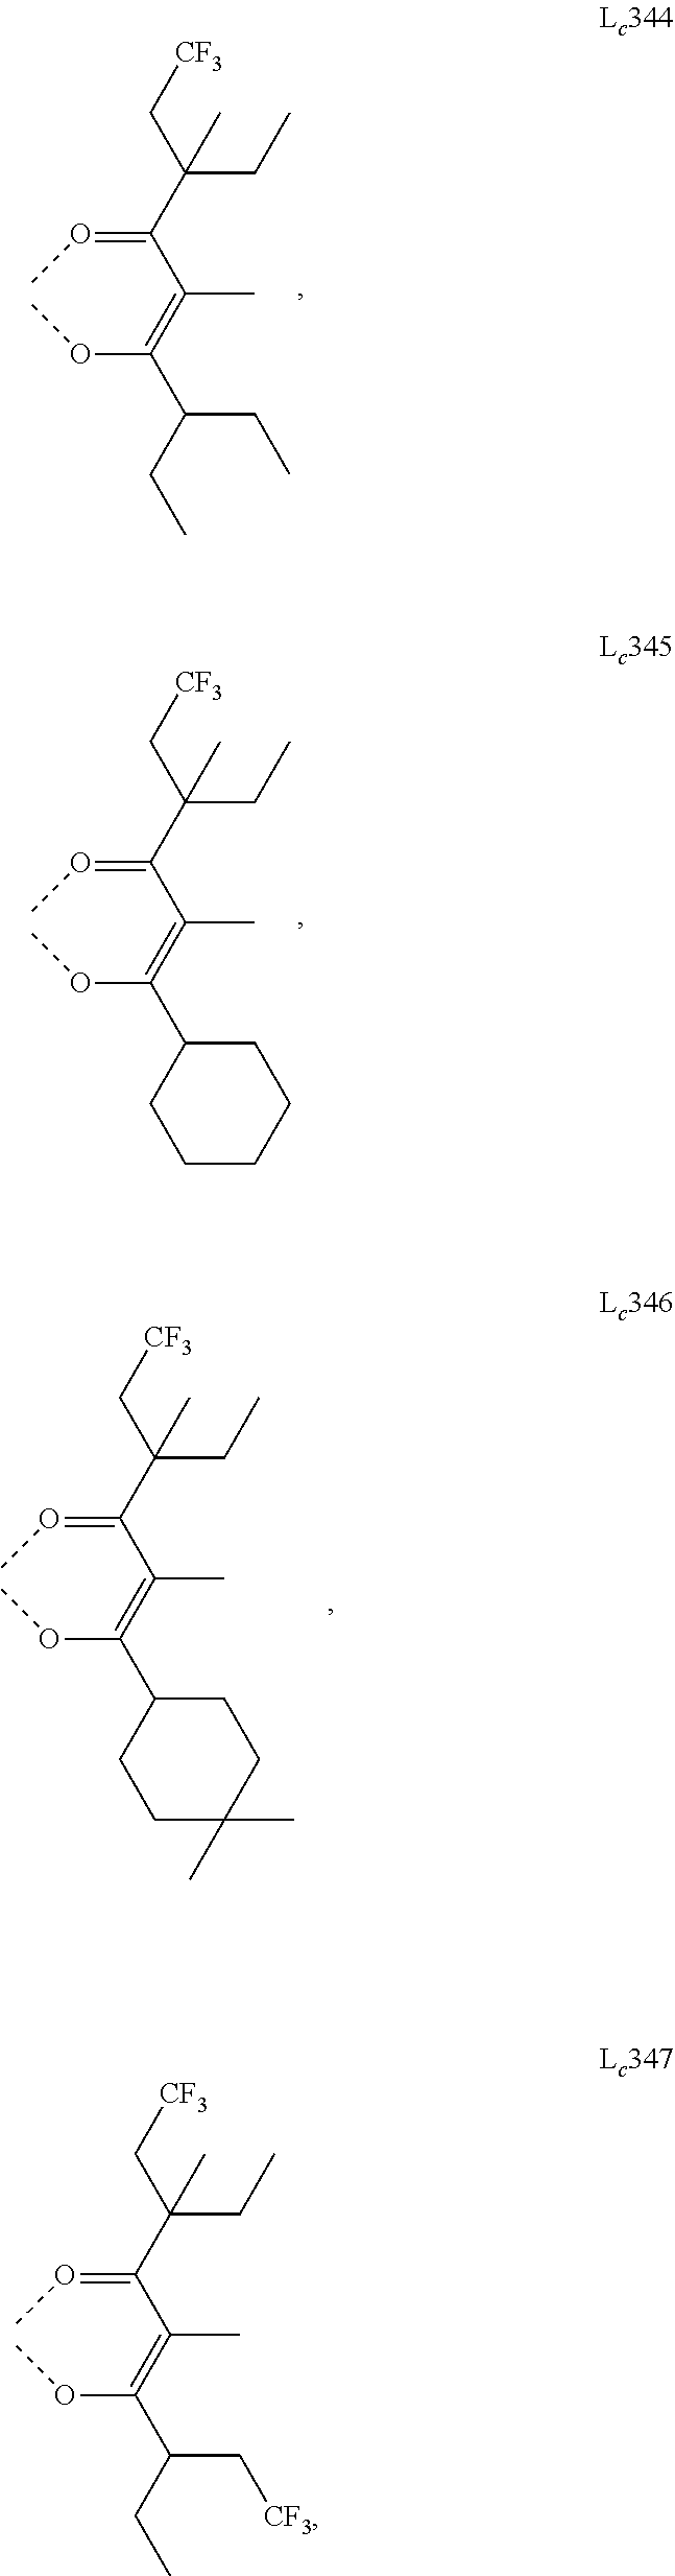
C(CC)(C[CF3])(C(=OC)C(=C(OC)C(CC)CC)C)C.C(CC)(C[CF3])(C(=OC)C(=C(OC)C1CCCCC1)C)C.C(CC)(C[CF3])(C(=OC)C(=C(OC)C1CCC(C)(C)CC1)C)C.C(CC)(C[CF3])(C(=OC)C(=C(OC)C(C[CF3])CC)C)C
